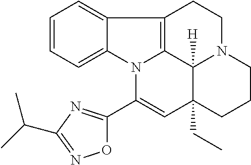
C1=CC=C2C(=C1)C1=C3N2C(C2=NC(C(C)C)=NO2)=CC2(CC)C3([H])N(CC1)CCC2
